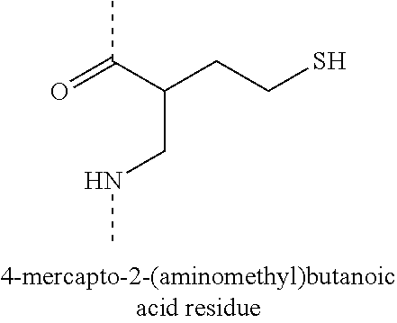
O=C(C(CCS)CNC)C
